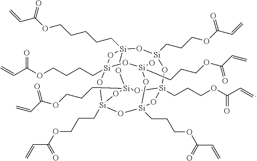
[Si]12(CCCCCOC(C=C)=O)O[Si]3(CCCOC(C=C)=O)O[Si]4(CCCOC(C=C)=O)O[Si](CCCOC(C=C)=O)(O1)O[Si]1(CCCOC(C=C)=O)O[Si](CCCOC(C=C)=O)(O[Si](CCCOC(C=C)=O)(O[Si](CCCCOC(C=C)=O)(O1)O2)O3)O4
